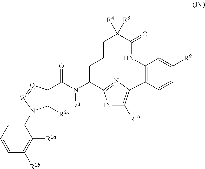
C1(C(N([R3])C2CCCC([R5])([R4])C(=O)NC3=C(C=CC([R8])=C3)C3=C([R10])NC2=N3)=O)=C([R2a])N(C2=CC=CC([R1b])=C2[R1a])[W]=[Q]1
